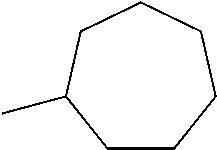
C1CCCCCC1C
